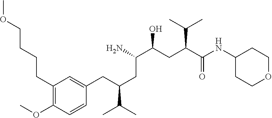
C1(CCCCOC)=C(OC)C=CC(CC(CC(C(CC(C(NC2CCOCC2)=O)C(C)C)O)N)C(C)C)=C1
